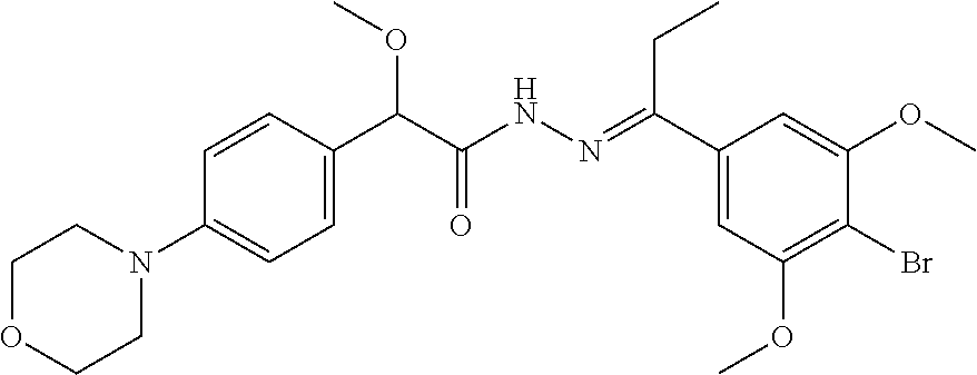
C1(N2CCOCC2)=CC=C(C(C(NN=C(C2=CC(OC)=C(Br)C(OC)=C2)CC)=O)OC)C=C1
